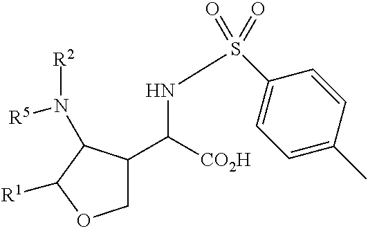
[R1]C1C(N([R2])[R5])C(C([CO2H])NS(C2=CC=C(C)C=C2)(=O)=O)CO1
